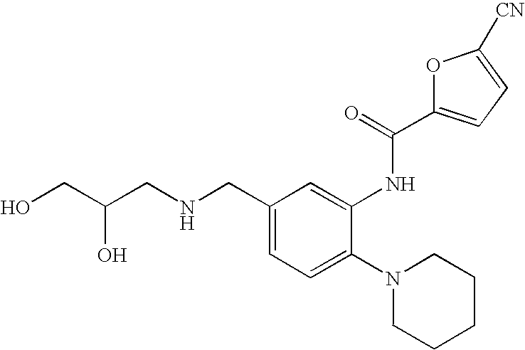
C1(CNCC(O)CO)=CC=C(N2CCCCC2)C(NC(C2=CC=C([CN])O2)=O)=C1
